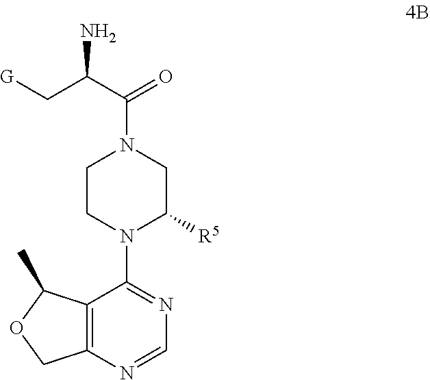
C12=C(N=CN=C1N1C([R5])CN(C(=O)C(N)C[G])CC1)COC2C
